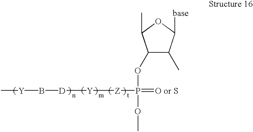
C1(OP(OC)(=[O or S])[Z][Y][D]B[Y]C)C(C)C([base])OC1C
